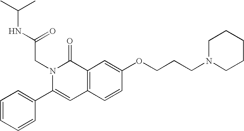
C1=CC=CC(C2=CC3=C(C(=O)N2CC(=O)NC(C)C)C=C(OCCCN2CCCCC2)C=C3)=C1
